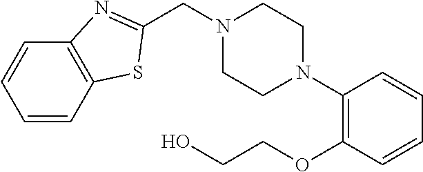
C1=CC2=C(C=C1)N=C(CN1CCN(C3=C(OCCO)C=CC=C3)CC1)S2
